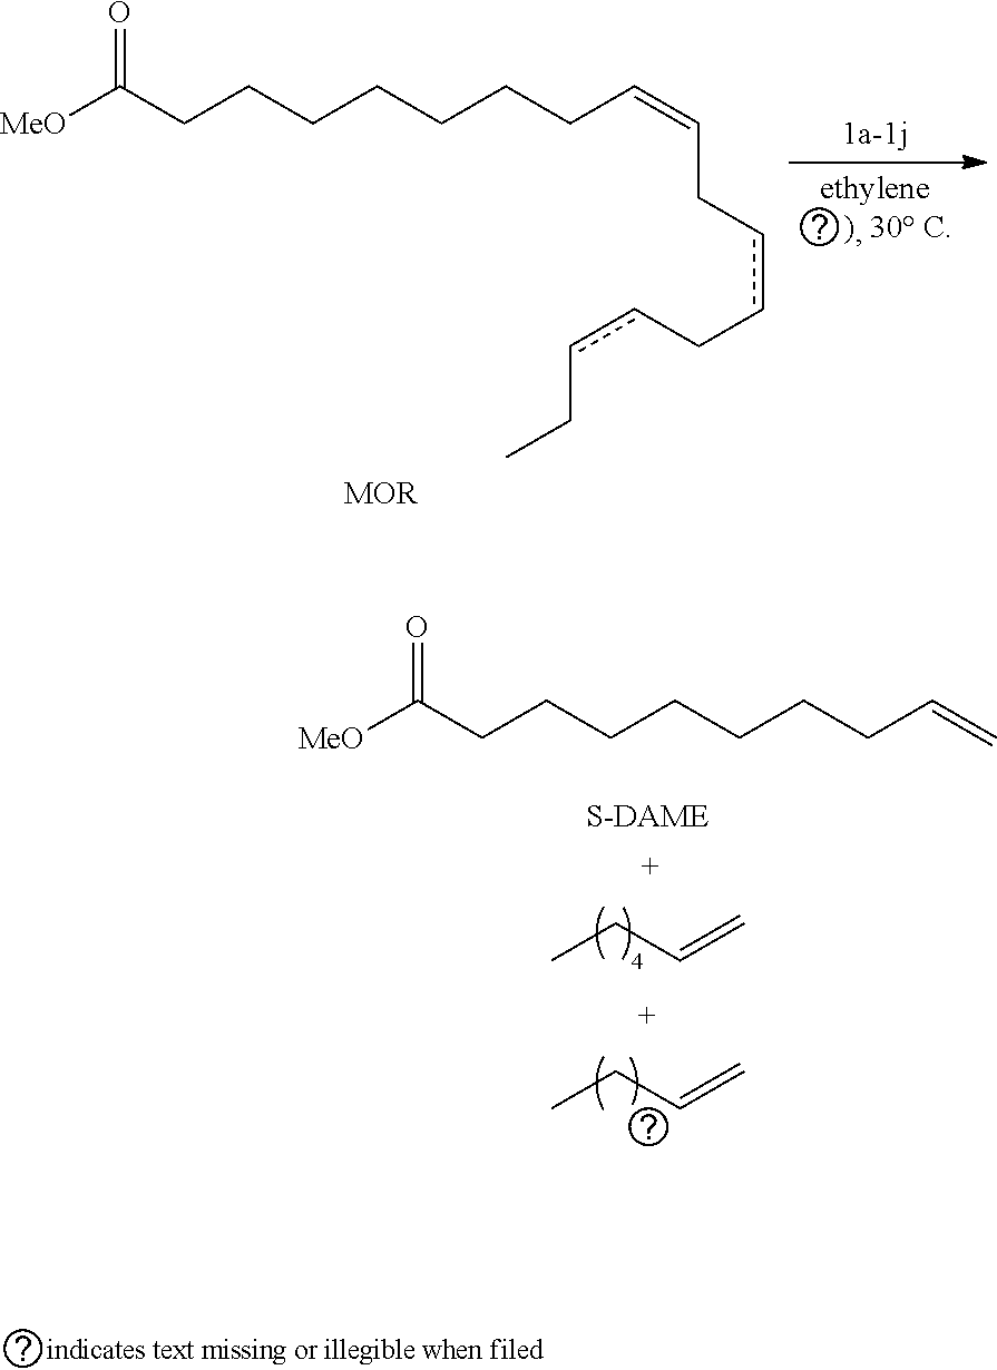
[MeO]C(CCCCCCCC=C)=O.CCC=C.CCC=C.[MeO]C(CCCCCCCC=CCccCccCC)=O.[MOR]
